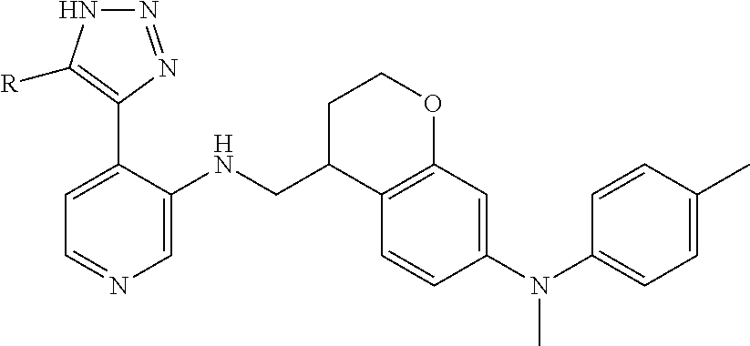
C1=C(C2=C([R])NN=N2)C(NCC2C3=C(OCC2)C=C(N(C2=CC=C(C)C=C2)C)C=C3)=CN=C1
